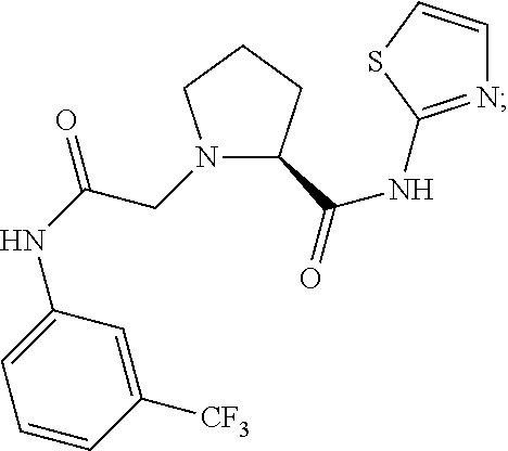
N1(CC(NC2=CC=CC([CF3])=C2)=O)C(C(NC2=NC=CS2)=O)CCC1
